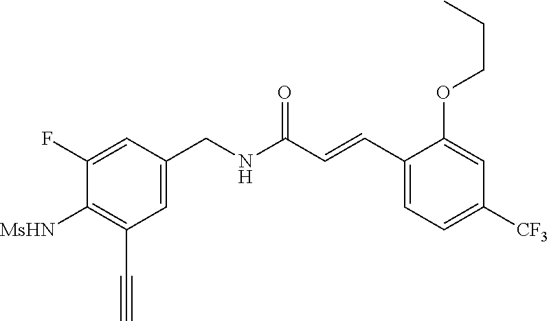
C1(C=CC(NCC2=CC(C#C)=C([MsHN])C(F)=C2)=O)=CC=C([CF3])C=C1OCCC
